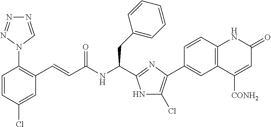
C1(Cl)=CC(C=CC(NC(CC2=CC=CC=C2)C2=NC(C3=CC4=C(C=C3)NC(=O)C=C4[CONH2])=C(Cl)N2)=O)=C(N2C=NN=N2)C=C1
